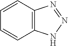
C1=CC2=C(C=C1)NN=N2
